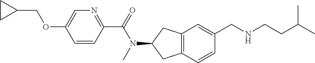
C1=CC(C(=O)N(C)C2CC3=C(C2)C=C(CNCCC(C)C)C=C3)=NC=C1OCC1CC1
